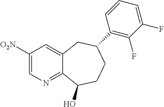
C1([O2N])=CN=C2C(=C1)CC(C1=C(F)C(F)=CC=C1)CCC2O
